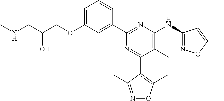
C1=C(OCC(CNC)O)C=C(C2=NC(NC3=NOC(C)=C3)=C(C)C(C3=C(C)ON=C3C)=N2)C=C1
